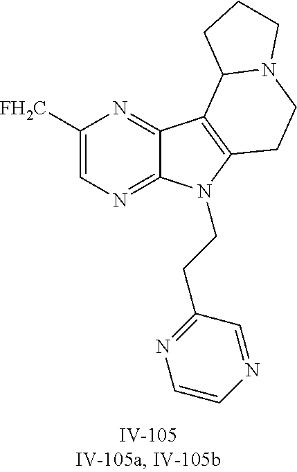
C1([FH2C])=CN=C2C(=N1)C1=C(N2CCC2=NC=CN=C2)CCN2C1CCC2
